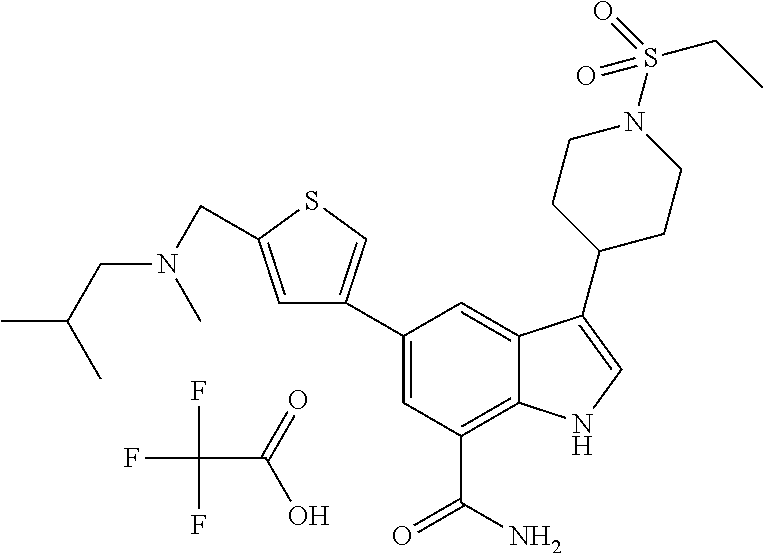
C1(C2=CSC(CN(CC(C)C)C)=C2)=CC(C(N)=O)=C2C(=C1)C(C1CCN(S(CC)(=O)=O)CC1)=CN2.FC(F)(C(=O)O)F
